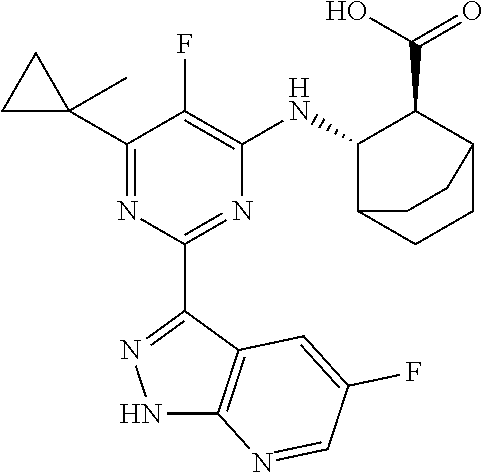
C1(C2(C)CC2)=NC(C2=NNC3=C2C=C(F)C=N3)=NC([HN]C2C(C(O)=O)C3CCC2CC3)=C1F
